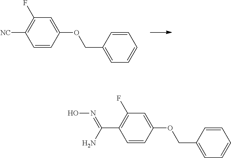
C1(OCC2=CC=CC=C2)=CC(F)=C([NC])C=C1.C1(OCC2=CC=CC=C2)=CC(F)=C(C(N)=NO)C=C1
